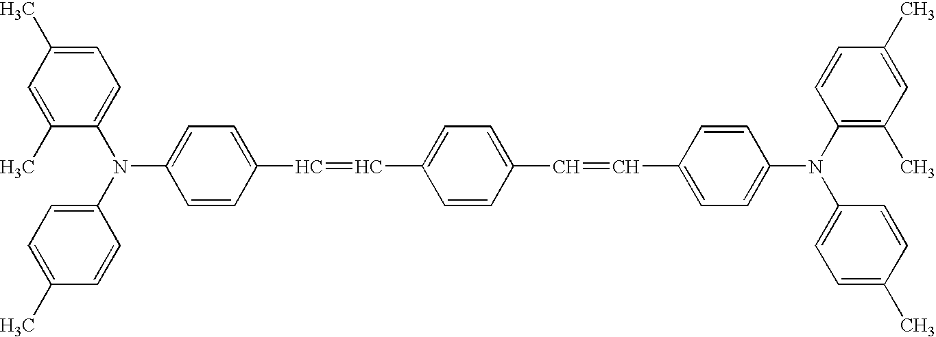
C1=CC(N(C2=CC=C(C)C=C2C)C2=CC=C(C)C=C2)=CC=C1C=CC1=CC=C(C=CC2=CC=C(N(C3=C(C)C=C(C)C=C3)C3=CC=C(C)C=C3)C=C2)C=C1
